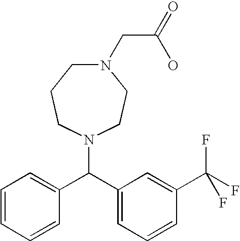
N1(CC(O)=O)CCCN(C(C2=CC=CC=C2)C2=CC=CC(C(F)(F)F)=C2)CC1
